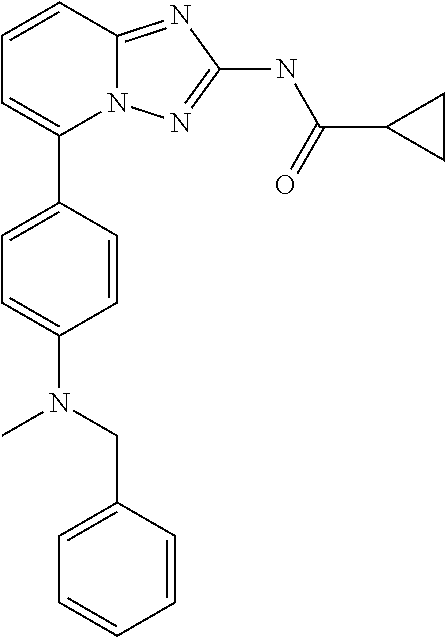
C1=CC2=NC(NC(C3CC3)=O)=NN2C(C2=CC=C(N(CC3=CC=CC=C3)C)C=C2)=C1
